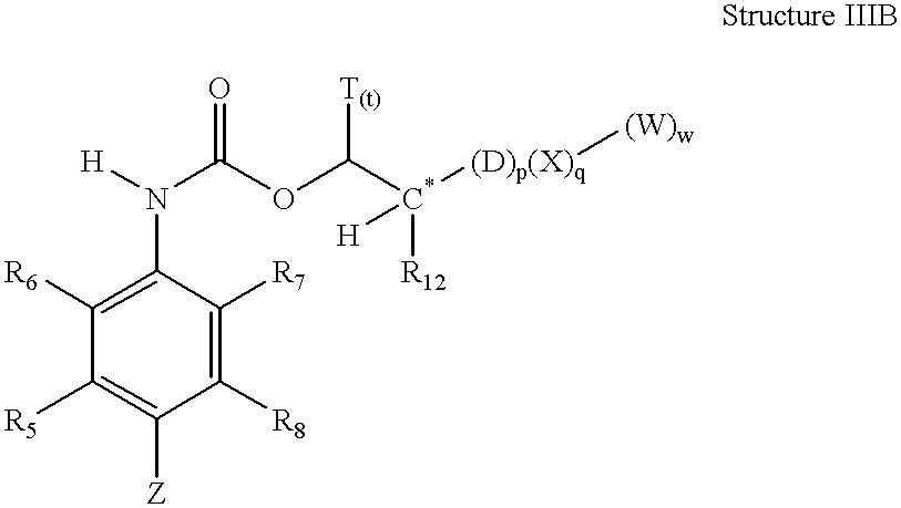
C1([R6])=C(N([H])C(OC([C*]([R12])([H])[(D)p(X)q][(W)w])[T(t)])=O)C([R7])=C([R8])C([Z])=C1[R5]
